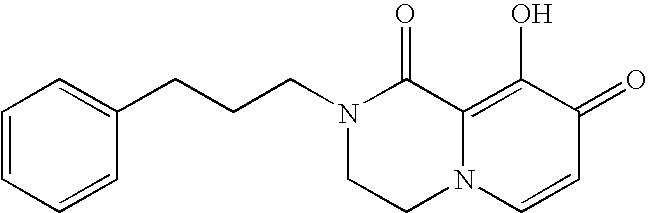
N1(CCCC2=CC=CC=C2)CCN2C(=C(O)C(=O)C=C2)C1=O
